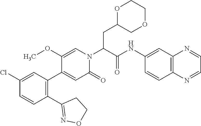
C1=C(OC)C(C2=C(C3=NOCC3)C=CC(Cl)=C2)=CC(=O)N1C(C(=O)NC1=CC2=C(C=C1)N=CC=N2)CC1OCCOC1
